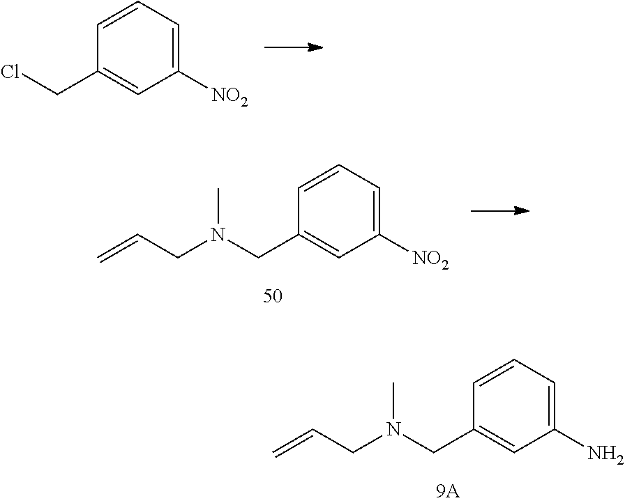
C1=CC=C(N)C=C1CN(CC=C)C.C1=CC=C([NO2])C=C1CCl.C1=CC=C([NO2])C=C1CN(CC=C)C
